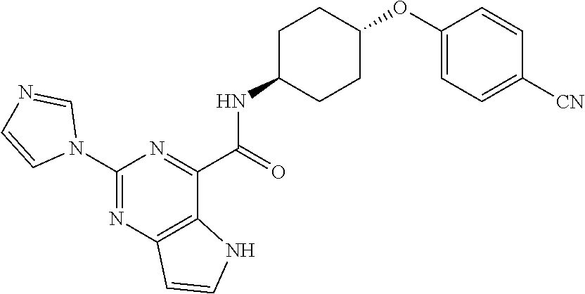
C1(N2C=NC=C2)=NC2=C(C(C(=O)NC3CCC(OC4=CC=C([CN])C=C4)CC3)=N1)NC=C2
